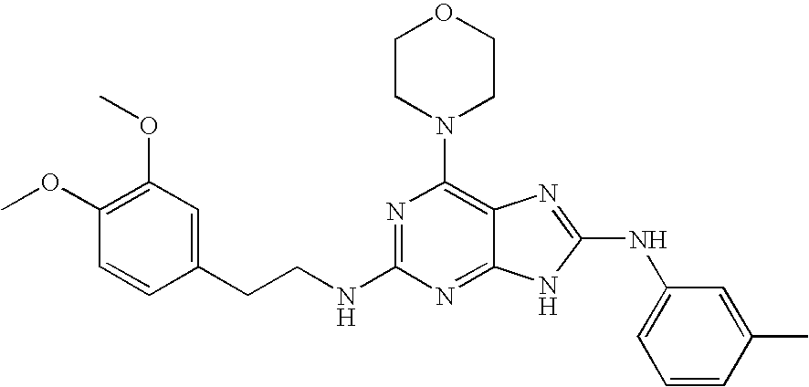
N(C1=NC(N2CCOCC2)=C2C(=N1)NC(NC1=CC=CC(C)=C1)=N2)CCC1=CC(OC)=C(OC)C=C1
